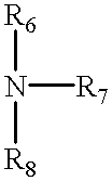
N([R6])([R8])[R7]
